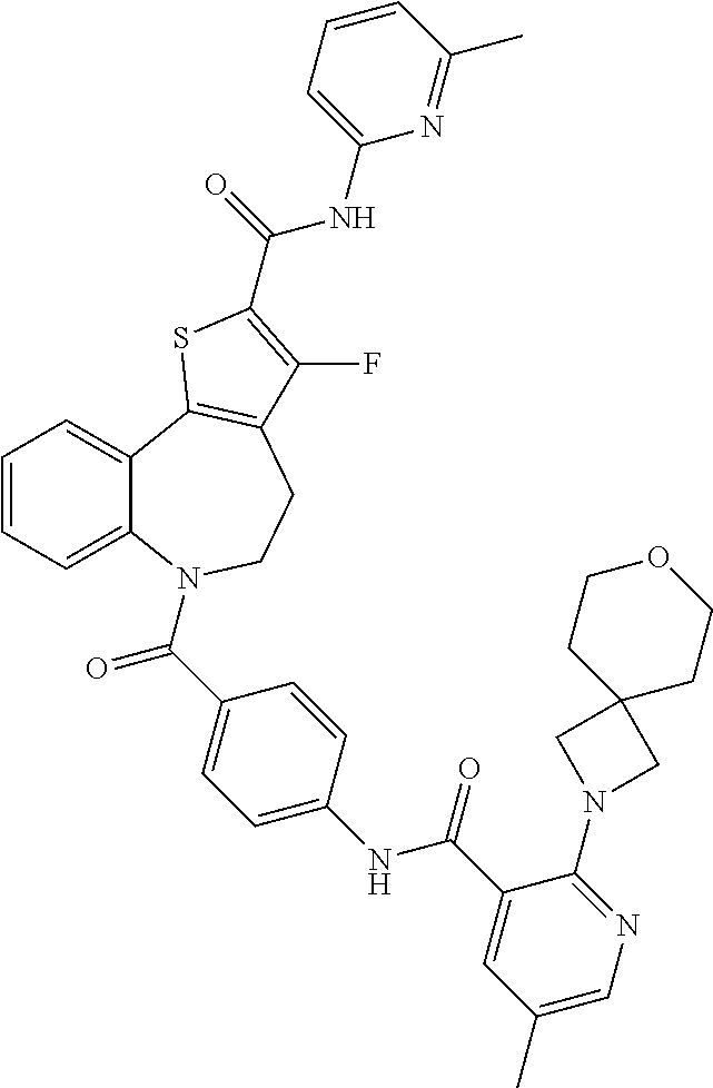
C1=CC=C2C(=C1)C1=C(CCN2C(=O)C2=CC=C(NC(=O)C3=CC(C)=CN=C3N3CC4(C3)CCOCC4)C=C2)C(F)=C(C(NC2=CC=CC(C)=N2)=O)S1
